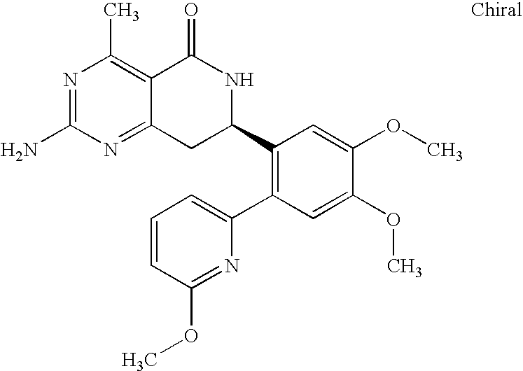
N1=C(N)N=C2C(=C1C)C(=O)NC(C1=C(C3=CC=CC(OC)=N3)C=C(OC)C(OC)=C1)C2
